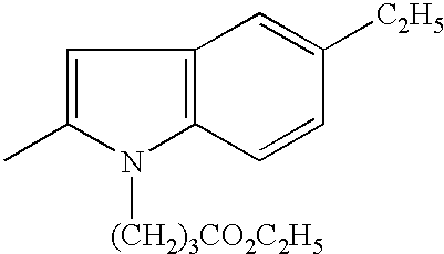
C1=C(C)N([(CH2)3CO2C2H5])C2=C1C=C([C2H5])C=C2
